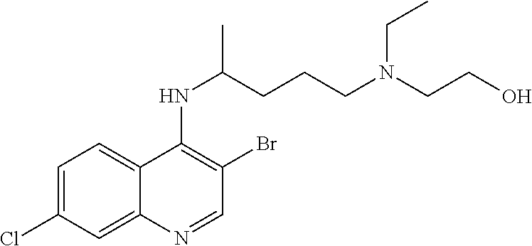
C1=C(Cl)C=C2C(=C1)C(NC(CCCN(CCO)CC)C)=C(Br)C=N2
